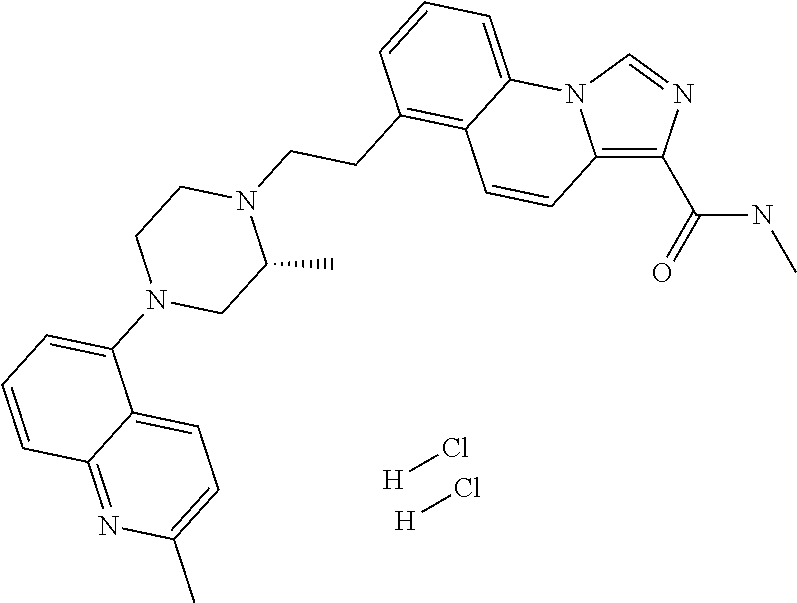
[H]Cl.[H]Cl.C12=C(C(=O)NC)N=CN1C1=CC=CC(CCN3CCN(C4=CC=CC5=NC(C)=CC=C45)CC3C)=C1C=C2
